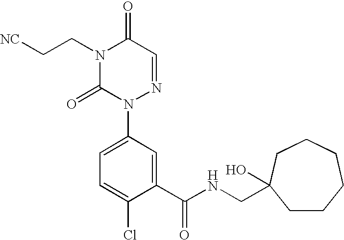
C1(C(NCC2(O)CCCCCC2)=O)=CC(N2N=CC(=O)N(CC[NC])C2=O)=CC=C1Cl
